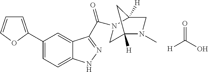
[H]C(=O)O.C1(C2=CC=CO2)=CC=C2C(=C1)C(C(N1CC3([H])N(C)CC1([H])C3)=O)=NN2
